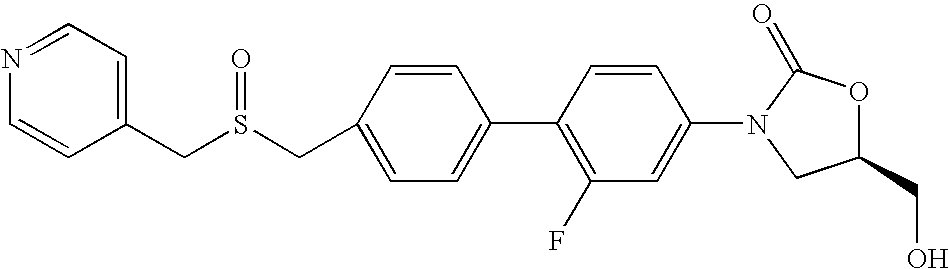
C1=C(CS(CC2=CC=NC=C2)=O)C=CC(C2=C(F)C=C(N3CC(CO)OC3=O)C=C2)=C1
